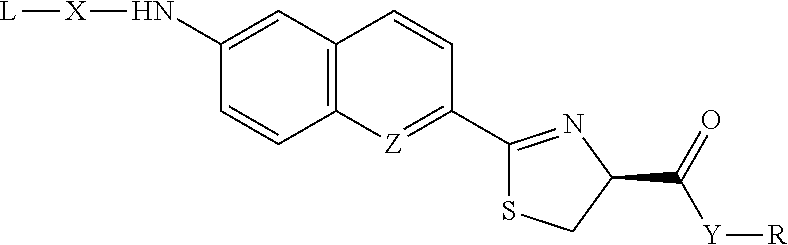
C1(N[X][L])=CC2=C(C=C1)[Z]=C(C1=NC(C([Y][R])=O)CS1)C=C2
